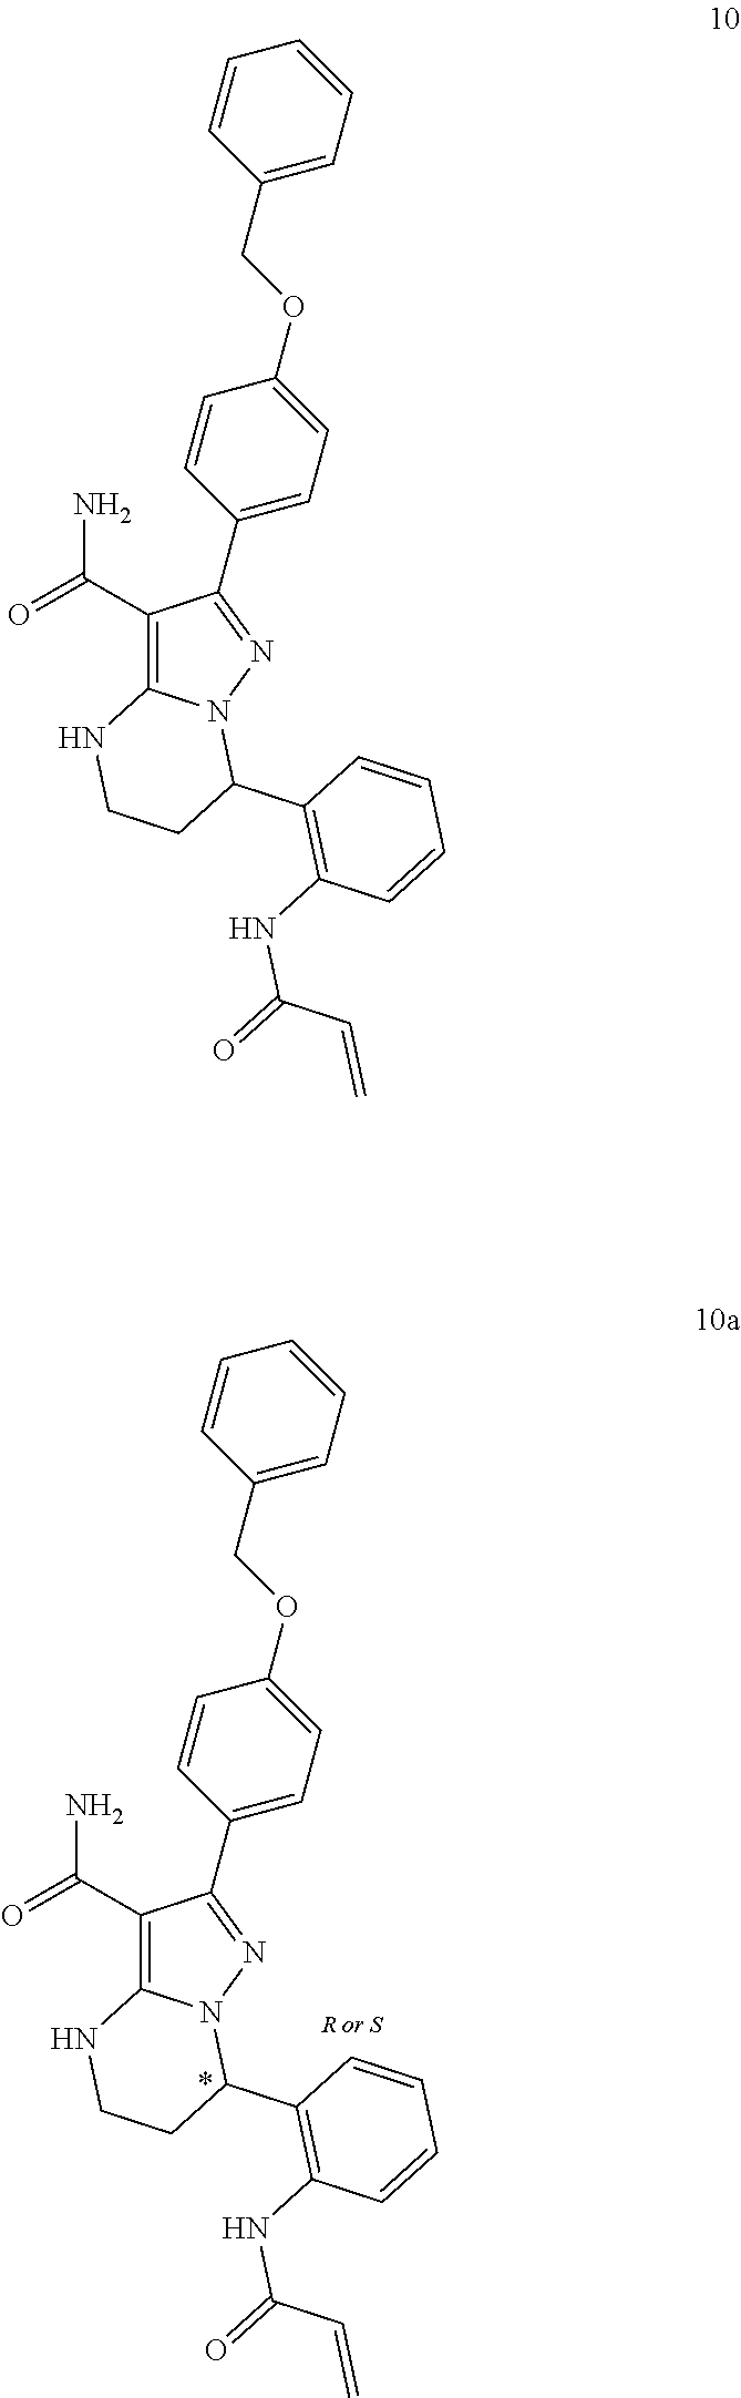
C1(C(=O)N)=C2N(N=C1C1=CC=C(OCC3=CC=CC=C3)C=C1)C(C1=C(NC(=O)C=C)C=CC=C1)CCN2.C1(C(=O)N)=C2N(N=C1C1=CC=C(OCC3=CC=CC=C3)C=C1)C(C1=C(NC(=O)C=C)C=CC=C1)CCN2
